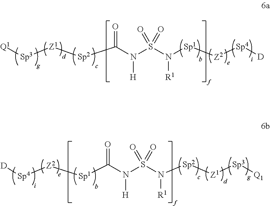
[Q1][Sp3][Z1][Sp2]C(N(S(N([Sp1][Z2][Sp4][D])[R1])(=O)=O)[H])=O.[D][Sp4][Z2][Sp1]C(N(S(N([Sp2][Z1][Sp3][Q1])[R1])(=O)=O)[H])=O
